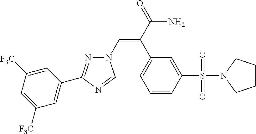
N1(C=C(C(=O)N)C2=CC=CC(S(N3CCCC3)(=O)=O)=C2)N=C(C2=CC([F3C])=CC([F3C])=C2)N=C1
